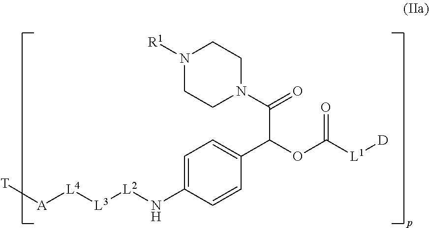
N1([R1])CCN(C(=O)C(OC(=O)[L1][D])C2=CC=C(N[L2][L3][L4][A][T])C=C2)CC1
